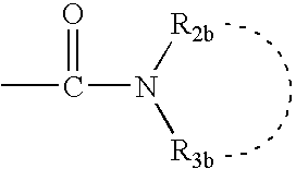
CC(N([R2b])[R3b])=O
